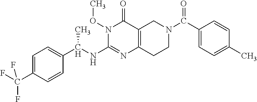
C1=C(C(F)(F)F)C=CC(C(NC2=NC3=C(C(=O)N2OC)CN(C(C2=CC=C(C)C=C2)=O)CC3)C)=C1
